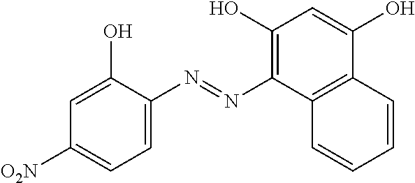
C1=C(N=NC2=C(O)C=C(O)C3=C2C=CC=C3)C(O)=CC([O2N])=C1
